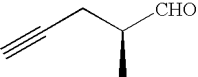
C(CC([CHO])C)#C
